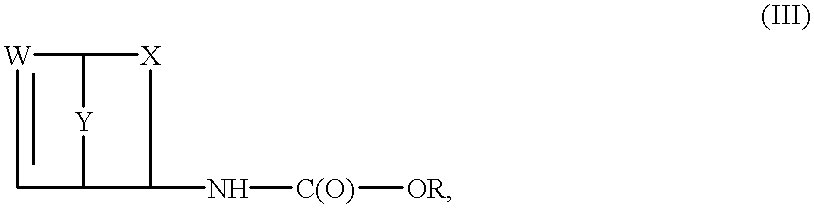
[W]1C2[Y]C(C(N[C(O)][OR])[X]2)C1
